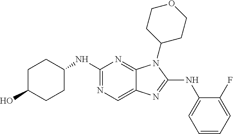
C1(NC2CCC(O)CC2)=NC=C2C(=N1)N(C1CCOCC1)C(NC1=CC=CC=C1F)=N2
